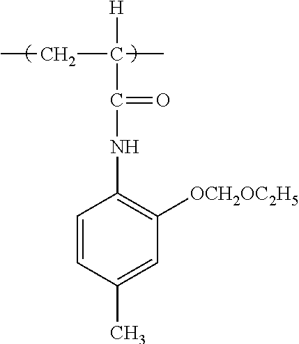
C1=CC(C)=CC([OCH2OC2H5])=C1NC(=O)C(C)(CC)[H]
